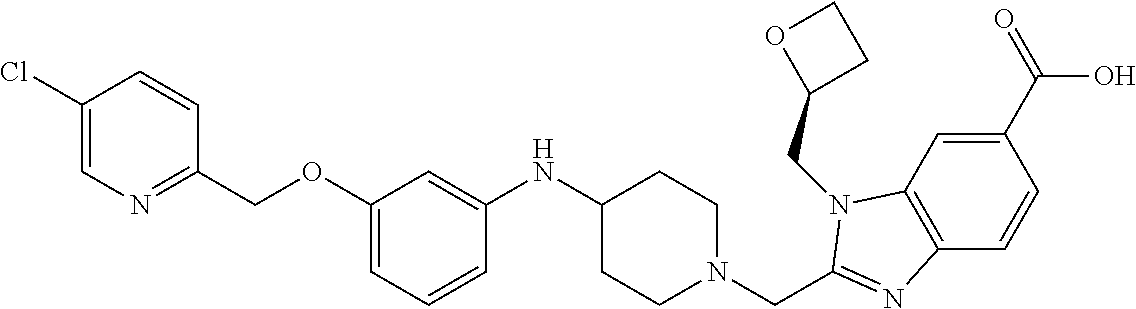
C1(C(=O)O)=CC2=C(C=C1)N=C(CN1CCC(NC3=CC(OCC4=NC=C(Cl)C=C4)=CC=C3)CC1)N2CC1CCO1
